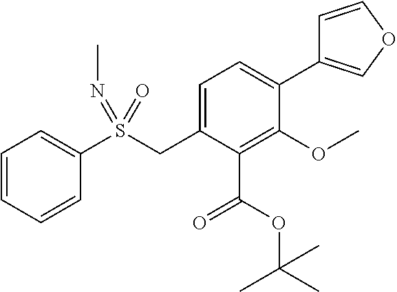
C1=CC=CC(S(CC2=CC=C(C3=COC=C3)C(OC)=C2C(=O)OC(C)(C)C)(=O)=NC)=C1
